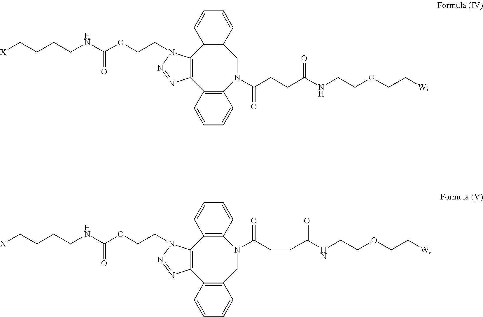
C12=C(C3=C(CN(C(CCC(NCCOCC[W])=O)=O)C4=C1C=CC=C4)C=CC=C3)N=NN2CCOC(NCCCC[X])=O.C12=C(C3=C(N(C(CCC(NCCOCC[W])=O)=O)CC4=C1C=CC=C4)C=CC=C3)N=NN2CCOC(NCCCC[X])=O
